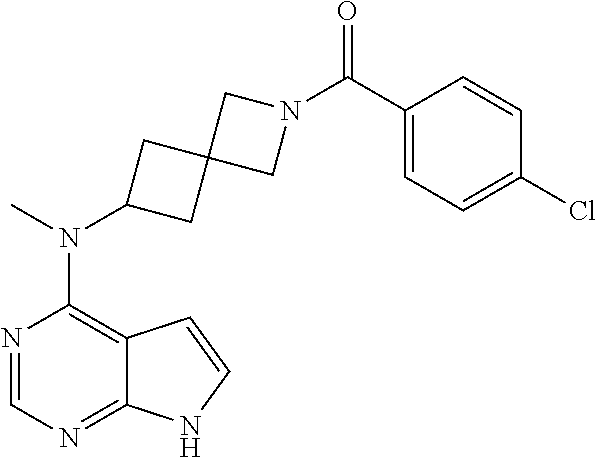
N1=CN=C2C(=C1N(C)C1CC3(C1)CN(C(C1=CC=C(Cl)C=C1)=O)C3)C=CN2
